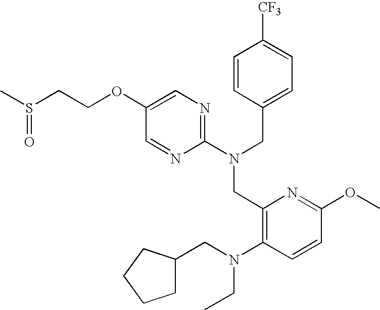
C1(OCCS(C)=O)=CN=C(N(CC2=CC=C([CF3])C=C2)CC2=C(N(CC3CCCC3)CC)C=CC(OC)=N2)N=C1
